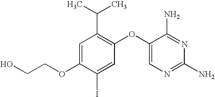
C1=C(OCCO)C(I)=CC(OC2=CN=C(N)N=C2N)=C1C(C)C
